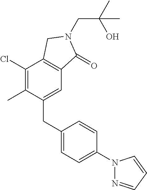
C(N1C(=O)C2=C(C(Cl)=C(C)C(CC3=CC=C(N4N=CC=C4)C=C3)=C2)C1)C(O)(C)C
